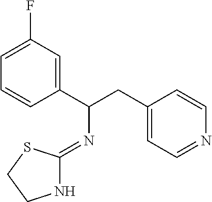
C1=CC(C(CC2=CC=NC=C2)N=C2NCCS2)=CC(F)=C1
